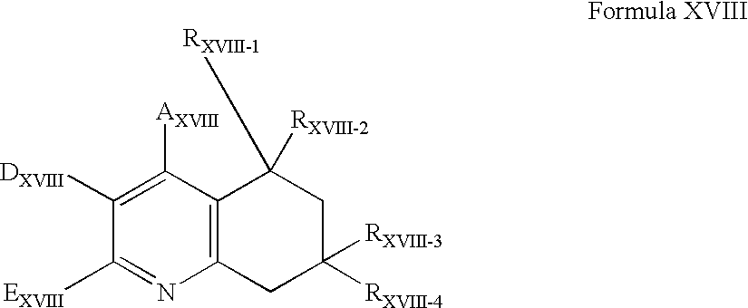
C1([AXVIII])=C([DXVIII])C([EXVIII])=NC2=C1C([RXVIII-1])([RXVIII-2])CC([RXVIII-3])([RXVIII-4])C2
